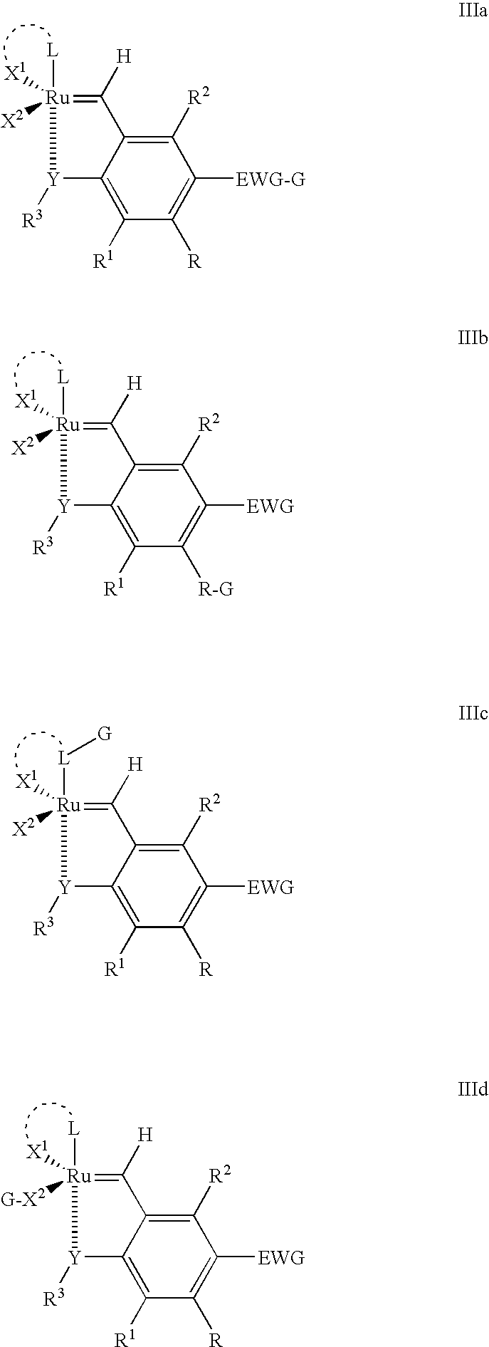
C1([R2])=C2C(=C([R1])C([R])=C1[EWG-G])[Y]([R3])[Ru]([X1])([X2])([L])=C2[H].C1([R2])=C2C(=C([R1])C([R-G])=C1[EWG])[Y]([R3])[Ru]([X1])([X2])([L])=C2[H].C1([R2])=C2C(=C([R1])C([R])=C1[EWG])[Y]([R3])[Ru]([X1])([X2])([L][G])=C2[H].C1([R2])=C2C(=C([R1])C([R])=C1[EWG])[Y]([R3])[Ru]([X1])([G-X2])([L])=C2[H]
